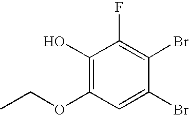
C1(O)=C(OCC)C=C(Br)C(Br)=C1F
